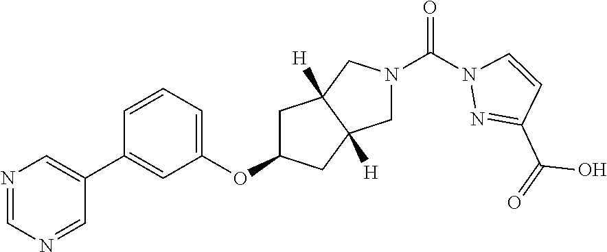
N1(C(N2N=C(C(=O)O)C=C2)=O)CC2([H])C([H])(C1)CC(OC1=CC=CC(C3=CN=CN=C3)=C1)C2
